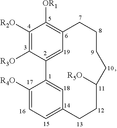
C1([R2O])=C([R3O])C2=CC(=C1[OR1])CCCCC([R5O])CCC1=CC=C([R4O])C2=C1
